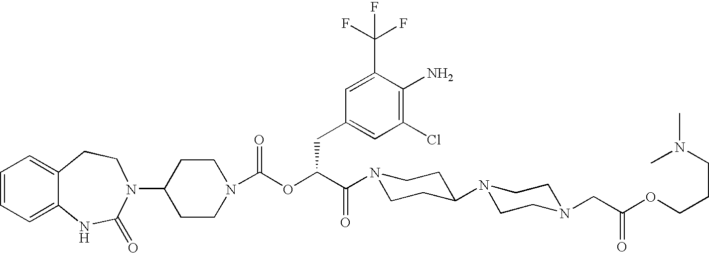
C1=CC=C2C(=C1)CCN(C1CCN(C(OC(C(N3CCC(N4CCN(CC(OCCCN(C)C)=O)CC4)CC3)=O)CC3=CC(Cl)=C(N)C(C(F)(F)F)=C3)=O)CC1)C(=O)N2
